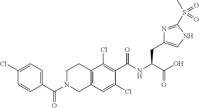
C1=C(Cl)C=CC(C(N2CC3=C(CC2)C(Cl)=C(C(NC(C(O)=O)CC2=CNC(S(C)(=O)=O)=N2)=O)C(Cl)=C3)=O)=C1
